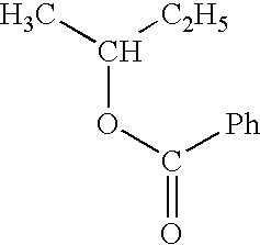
C(OC(=O)[Ph])(C)[C2H5]
